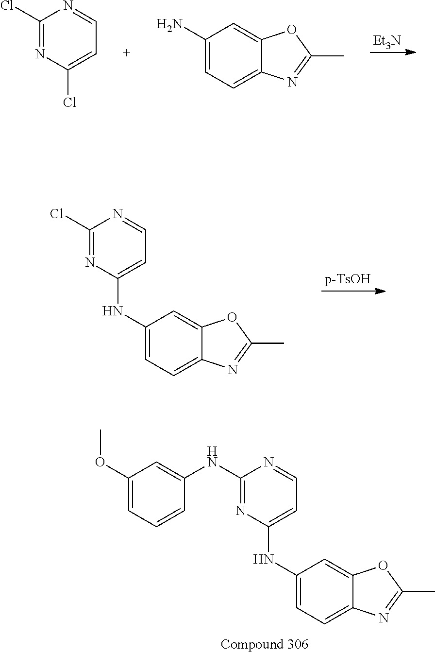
[Et3N].C1(Cl)=NC(Cl)=CC=N1.C1(N)=CC=C2C(=C1)OC(C)=N2.[p-TsOH].C1(Cl)=NC(NC2=CC=C3C(=C2)OC(C)=N3)=CC=N1.C1(NC2=CC(OC)=CC=C2)=NC(NC2=CC=C3C(=C2)OC(C)=N3)=CC=N1
